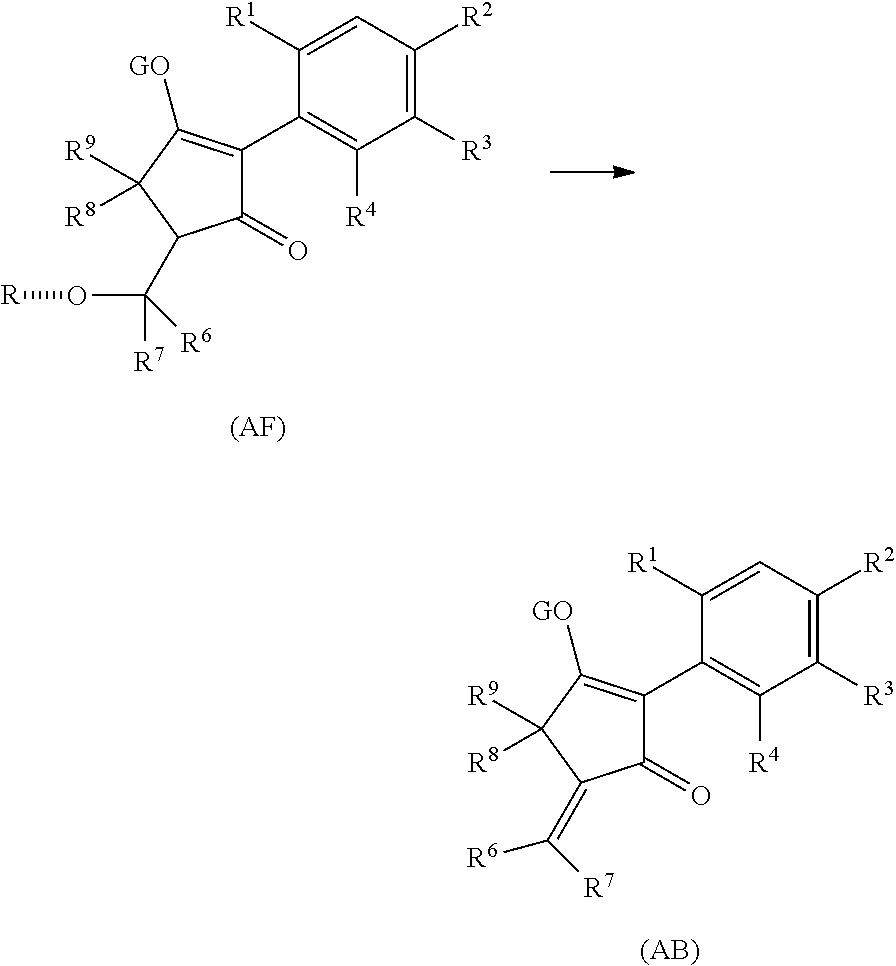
C1([R3])=C([R2])C=C([R1])C(C2=C([GO])C([R9])([R8])C(C([R6])(O[R])[R7])C2=O)=C1[R4].[(AF)].C1([R3])=C([R2])C=C([R1])C(C2=C([GO])C([R9])([R8])C(=C([R7])[R6])C2=O)=C1[R4].[(AB)]
